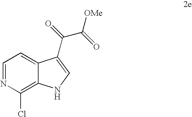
C1=NC(Cl)=C2C(=C1)C(C(=O)C(=O)[OMe])=CN2
